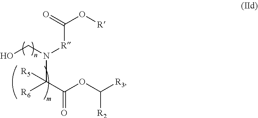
C(OC([R3])[R2])(C(N(CO)[R]C(O[R])=O)([R6])[R5])=O
